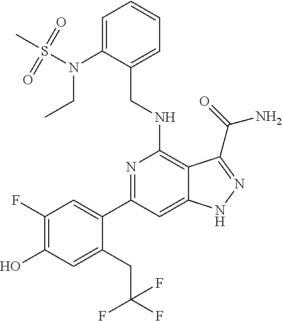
C1(C2=CC(F)=C(O)C=C2CC(F)(F)F)=NC(NCC2=CC=CC=C2N(CC)S(=O)(C)=O)=C2C(=C1)NN=C2C(N)=O
